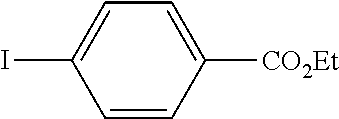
C1=C(I)C=CC([CO2Et])=C1
